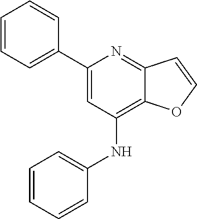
C1(C2=CC(NC3=CC=CC=C3)=C3C(=N2)C=CO3)=CC=CC=C1
